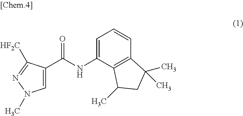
C1=C(NC(C2=CN(C)N=C2[HF2C])=O)C2=C(C=C1)C(C)(C)CC2C
